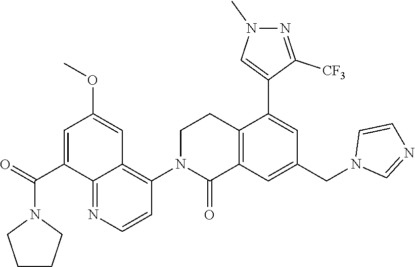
C12=C(C=C(CN3C=NC=C3)C=C1C1=CN(C)N=C1[CF3])C(=O)N(C1=C3C(=NC=C1)C(C(=O)N1CCCC1)=CC(OC)=C3)CC2
